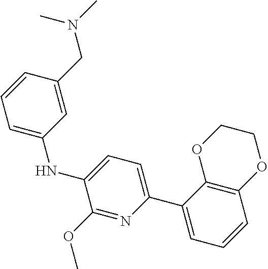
CN(C)CC1=CC(NC2=CC=C(C3=CC=CC4=C3OCCO4)N=C2OC)=CC=C1
